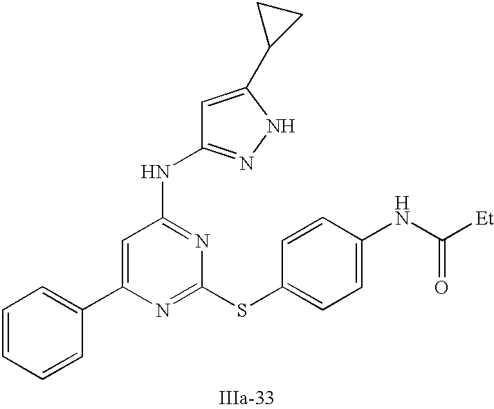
C1=C(C2=CC=CC=C2)N=C(SC2=CC=C(NC([Et])=O)C=C2)N=C1NC1=NNC(C2CC2)=C1
